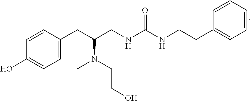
C(CC1=CC=CC=C1)NC(NCC(CC1=CC=C(O)C=C1)N(CCO)C)=O
